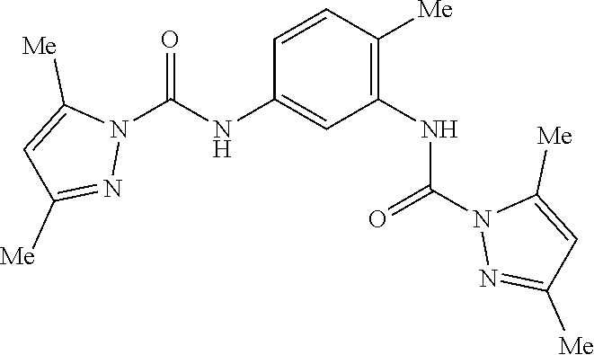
C1=CC([Me])=C(NC(=O)N2N=C([Me])C=C2[Me])C=C1NC(N1C([Me])=CC([Me])=N1)=O
